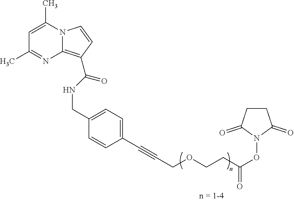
N12C(=C(C(NCC3=CC=C(C#CCOCCC(ON4C(=O)CCC4=O)=O)C=C3)=O)C=C1)N=C(C)C=C2C
